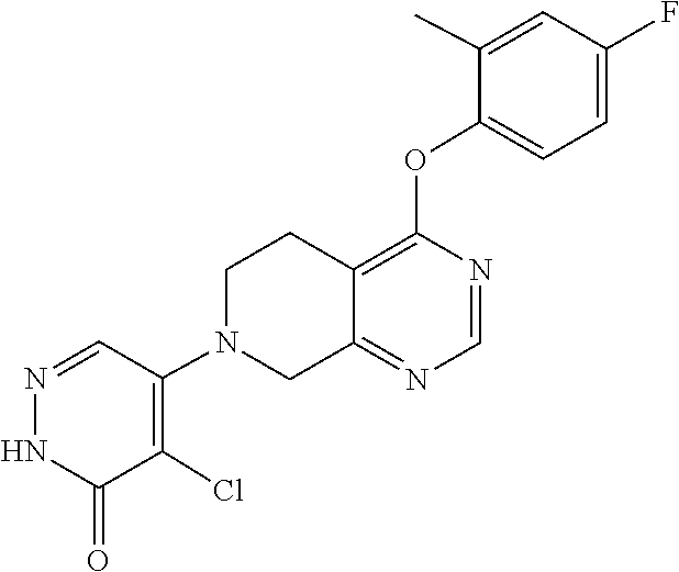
C1=NC(OC2=CC=C(F)C=C2C)=C2C(=N1)CN(C1=C(Cl)C(=O)NN=C1)CC2
